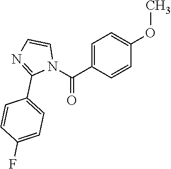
C1=C(C(N2C=CN=C2C2=CC=C(F)C=C2)=O)C=CC(OC)=C1
